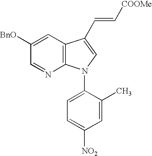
C1([BnO])=CC2=C(N=C1)N(C1=CC=C([NO2])C=C1C)C=C2C=C[COOMe]
